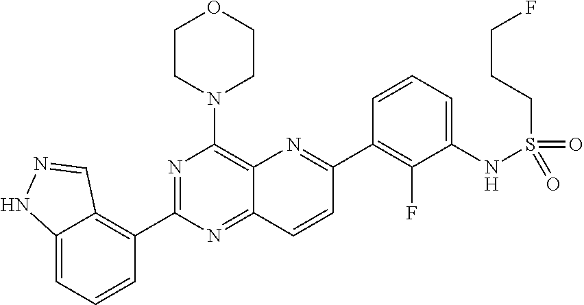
C12=NC(C3=C4C(=CC=C3)NN=C4)=NC(N3CCOCC3)=C1N=C(C1=C(F)C(NS(CCCF)(=O)=O)=CC=C1)C=C2
